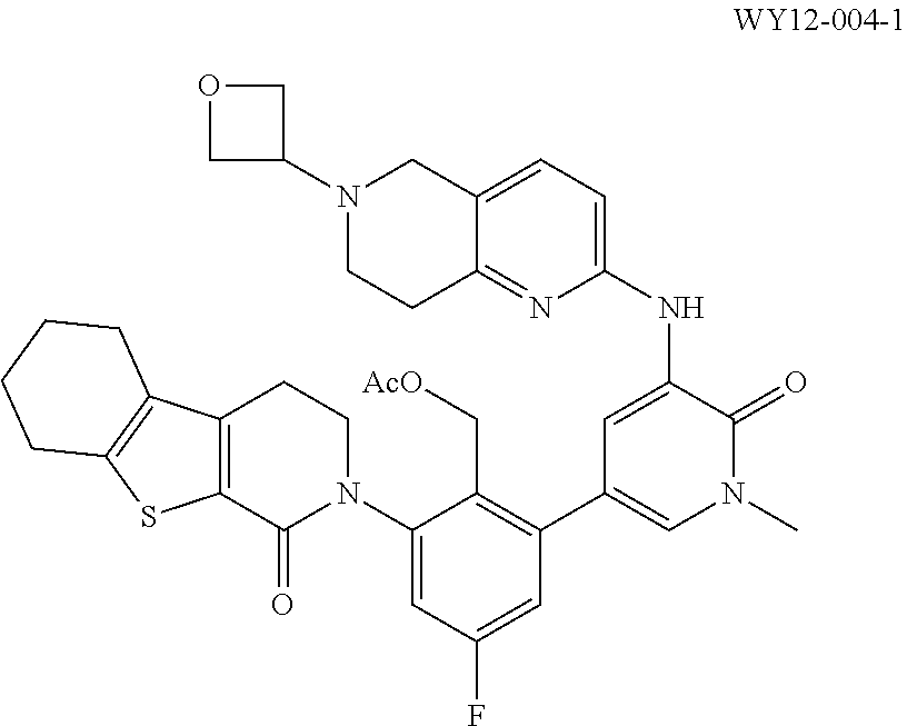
C1(N2CCC3=C(C2=O)SC2=C3CCCC2)=CC(F)=CC(C2=CN(C)C(=O)C(NC3=CC=C4C(=N3)CCN(C3COC3)C4)=C2)=C1C[AcO]
